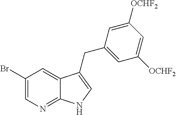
C1(Br)=CN=C2C(=C1)C(CC1=CC([OCHF2])=CC([OCHF2])=C1)=CN2
